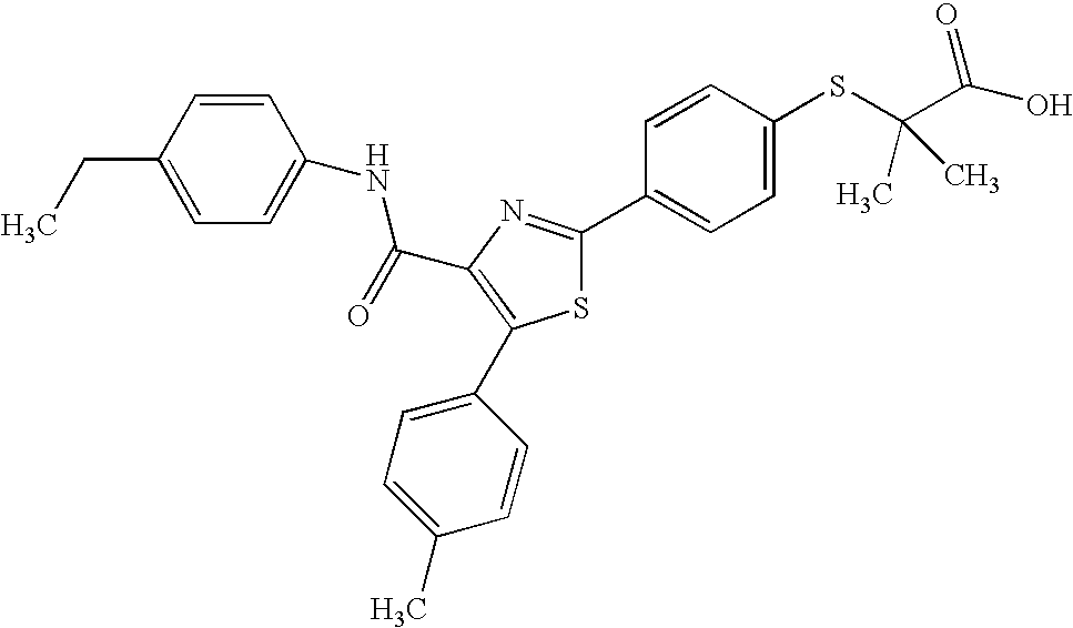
C(C1=C(C2=CC=C(C)C=C2)SC(C2=CC=C(SC(C(O)=O)(C)C)C=C2)=N1)(=O)NC1=CC=C(CC)C=C1
